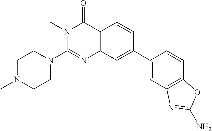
N1=C(N2CCN(C)CC2)N(C)C(=O)C2=C1C=C(C1=CC3=C(C=C1)OC(N)=N3)C=C2
